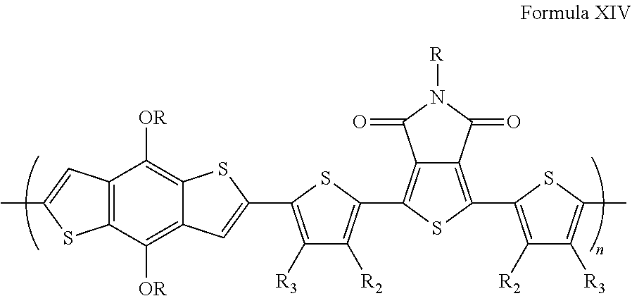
C12=C(C3=C([R2])C([R3])=C(C4=CC5=C([OR])C6=C(C([OR])=C5S4)C=C(C)S6)S3)SC(C3=C([R2])C([R3])=C(C)S3)=C1C(=O)N([R])C2=O
